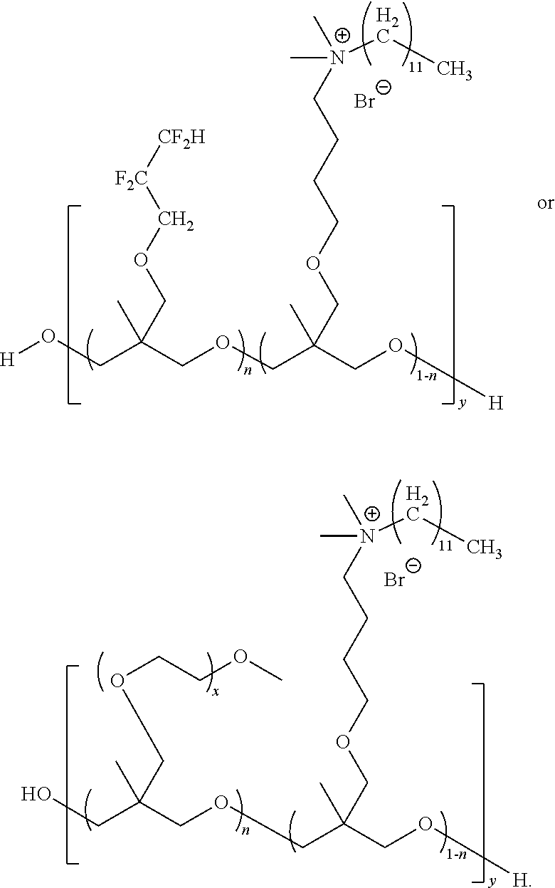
[H]OCC(COCC(CO[H])(C)COCCCC[N+](C)(C)CC)(C)COC[F2C][CF2H].[Br-].OCC(COCC(CO[H])(C)COCCCC[N+](C)(C)CC)(C)COCCOC.[Br-]
